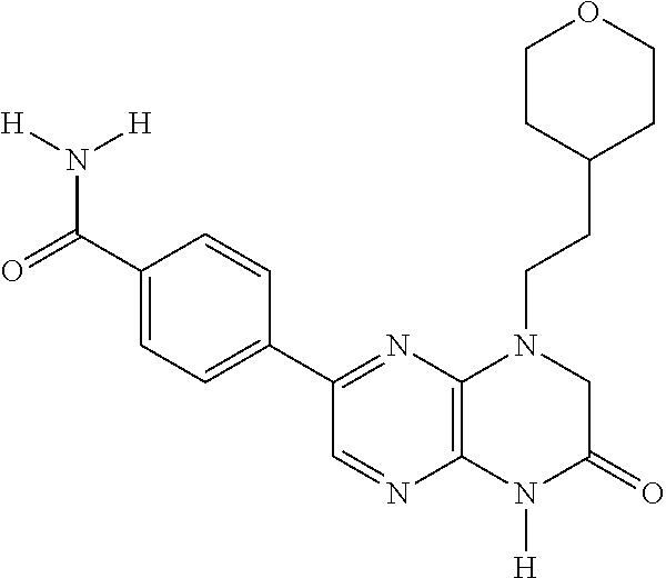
C1(C(=O)N([H])[H])=CC=C(C2=NC3=C(N=C2)N([H])C(=O)CN3CCC2CCOCC2)C=C1
